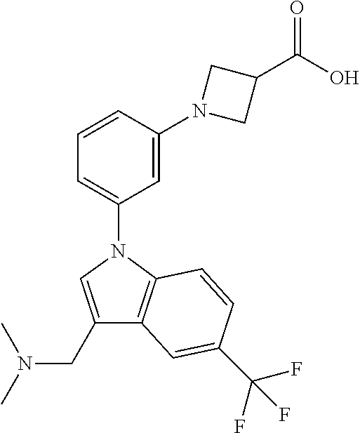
C1=CC(N2CC(C(O)=O)C2)=CC(N2C=C(CN(C)C)C3=C2C=CC(C(F)(F)F)=C3)=C1
